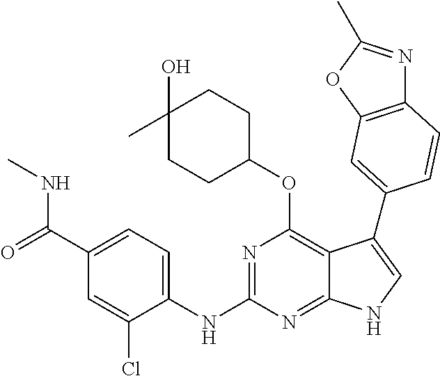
N(C1=NC(OC2CCC(O)(C)CC2)=C2C(=N1)NC=C2C1=CC2=C(N=C(C)O2)C=C1)C1=CC=C(C(=O)NC)C=C1Cl
